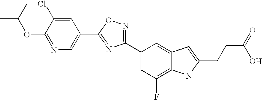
C1=C(Cl)C(OC(C)C)=NC=C1C1=NC(C2=CC(F)=C3C(=C2)C=C(CCC(=O)O)N3)=NO1
